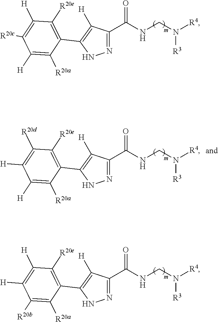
N1=C(C(NCN([R4])[R3])=O)C([H])=C(C2=C([R20e])C([H])=C([R20c])C([H])=C2[R20a])N1.N1=C(C(NCN([R4])[R3])=O)C([H])=C(C2=C([R20e])C([H])=C([H])C([R20b])=C2[R20a])N1.N1=C(C(NCN([R4])[R3])=O)C([H])=C(C2=C([R20e])C([R20d])=C([H])C([H])=C2[R20a])N1
